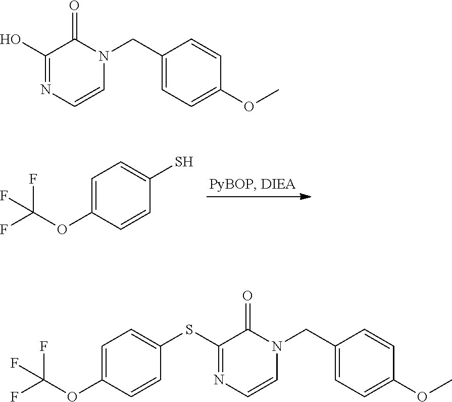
C1=C(OC(F)(F)F)C=CC(S)=C1.C1(O)=NC=CN(CC2=CC=C(OC)C=C2)C1=O.C1=C(OC(F)(F)F)C=CC(SC2=NC=CN(CC3=CC=C(OC)C=C3)C2=O)=C1
